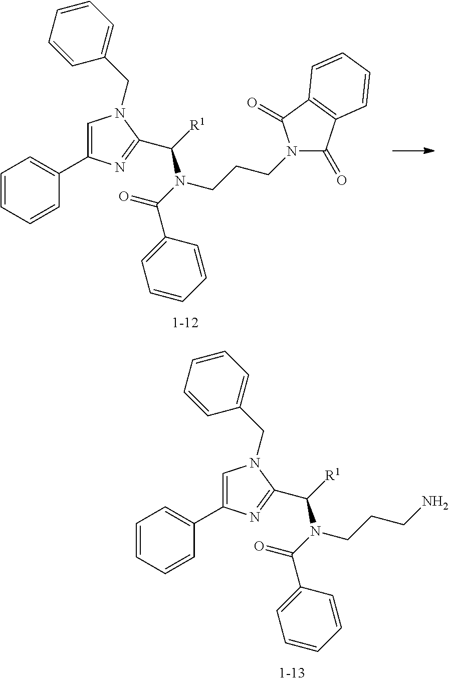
C1=CC=CC(C2=CN(CC3=CC=CC=C3)C(C([R1])N(CCCN)C(=O)C3=CC=CC=C3)=N2)=C1.C1=CC=CC(C2=CN(CC3=CC=CC=C3)C(C([R1])N(CCCN3C(=O)C4=C(C3=O)C=CC=C4)C(=O)C3=CC=CC=C3)=N2)=C1
